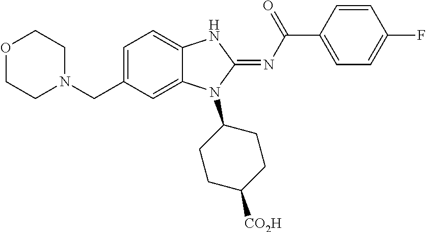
O1CCN(CC2=CC=C3C(=C2)N(C2CCC([CO2H])CC2)C(=NC(C2=CC=C(F)C=C2)=O)N3)CC1
